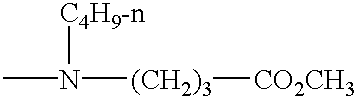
[C4H9-n]N(C)[(CH2)3][CO2CH3]
